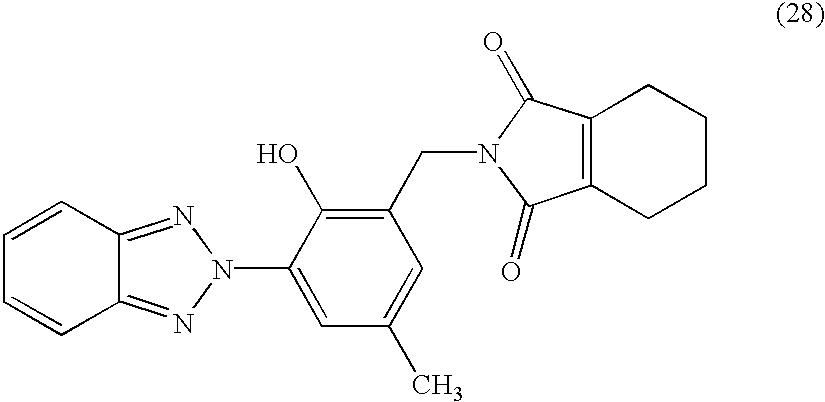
C1=CC2=NN(C3=CC(C)=CC(CN4C(=O)C5=C(C4=O)CCCC5)=C3O)N=C2C=C1
